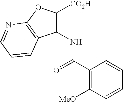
C1(NC(C2=C([MeO])C=CC=C2)=O)=C([CO2H])OC2=C1C=CC=N2
